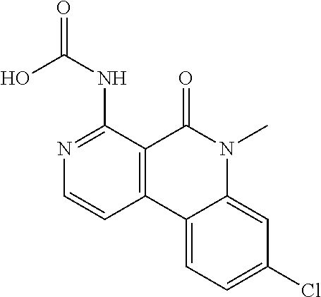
N1=C(NC(=O)O)C2=C(C=C1)C1=CC=C(Cl)C=C1N(C)C2=O
